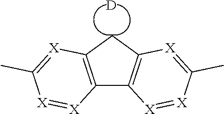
C12=C(CC3=C1[X]=[X]C(C)=[X]3)[X]=C(C)[X]=[X]2.[D]
